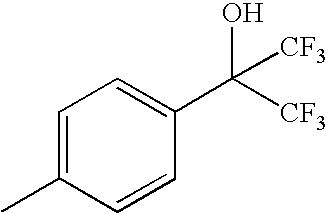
C1=C(C)C=CC(C([CF3])(O)[CF3])=C1
